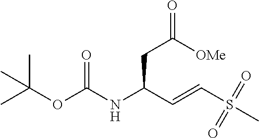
O=C(NC(C=CS(C)(=O)=O)CC(=O)[OMe])OC(C)(C)C
